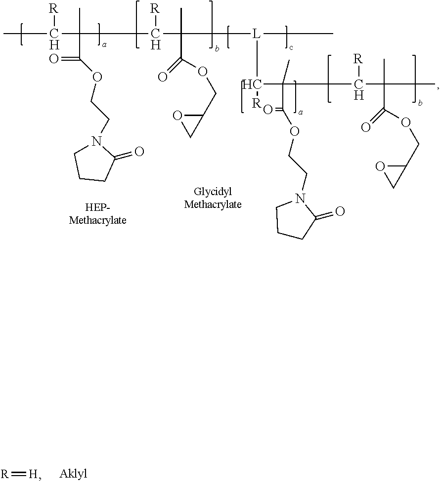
[R]=[H].CCC([R])C(C)(C(OCCN1CCCC1=O)=O)CCC(C(C)(C(OCC1OC1)=O)CC[L](CCC)CC([R])C(C)(C(OCCN1CCCC1=O)=O)CCC([R])C(CC)(C)C(OCC1OC1)=O)[R]
